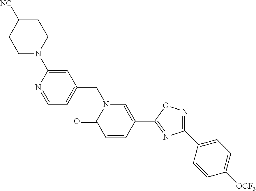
C1=NC(N2CCC([NC])CC2)=CC(CN2C(=O)C=CC(C3=NC(C4=CC=C([OCF3])C=C4)=NO3)=C2)=C1
